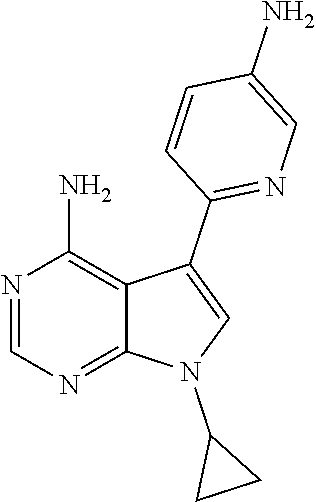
N1=CN=C2C(=C1N)C(C1=NC=C(N)C=C1)=CN2C1CC1
